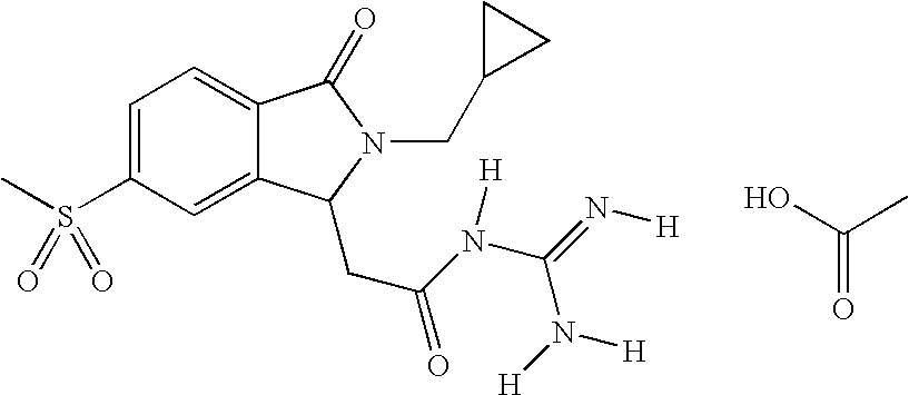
C12=CC(S(C)(=O)=O)=CC=C1C(=O)N(CC1CC1)C2CC(N(C(=N[H])N([H])[H])[H])=O.OC(C)=O
